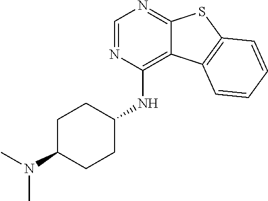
C1=NC(NC2CCC(N(C)C)CC2)=C2C(=N1)SC1=C2C=CC=C1
